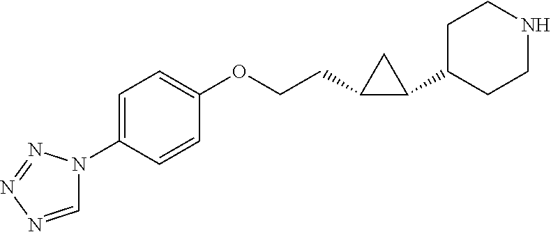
C1(CCOC2=CC=C(N3C=NN=N3)C=C2)C(C2CCNCC2)C1
